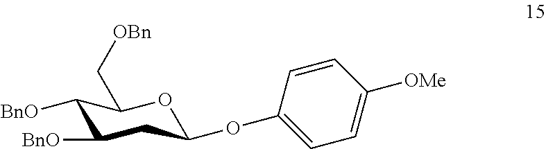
C1([BnO])C([BnO])CC(OC2=CC=C([OMe])C=C2)OC1C[OBn]
